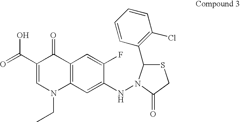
C12=C(C=C(NN3C(C4=C(Cl)C=CC=C4)SCC3=O)C(F)=C1)N(CC)C=C(C(O)=O)C2=O
